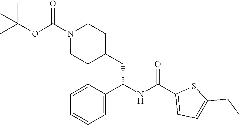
O(C(N1CCC(CC(NC(C2=CC=C(CC)S2)=O)C2=CC=CC=C2)CC1)=O)C(C)(C)C
